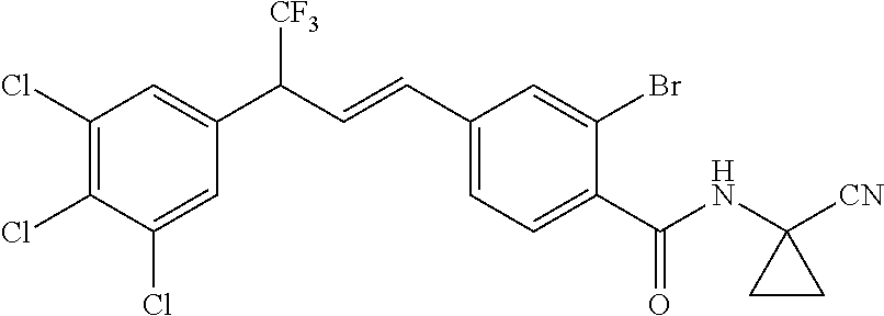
C1=C(Cl)C(Cl)=C(Cl)C=C1C(C=CC1=CC=C(C(=O)NC2([CN])CC2)C(Br)=C1)[CF3]
